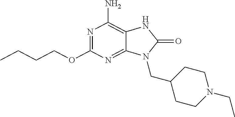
N1=C(OCCCC)N=C2C(=C1N)NC(=O)N2CC1CCN(CC)CC1
